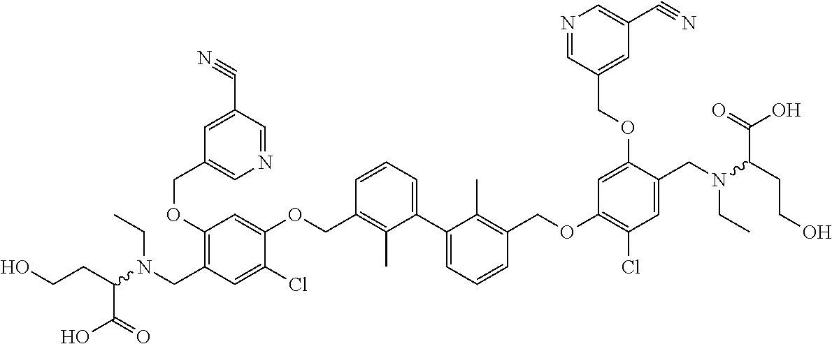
C1(OCC2=CN=CC(C#N)=C2)=C(CN(C(CCO)C(O)=O)CC)C=C(Cl)C(OCC2=C(C)C(C3=CC=CC(COC4=C(Cl)C=C(CN(C(CCO)C(O)=O)CC)C(OCC5=CC(C#N)=CN=C5)=C4)=C3C)=CC=C2)=C1
